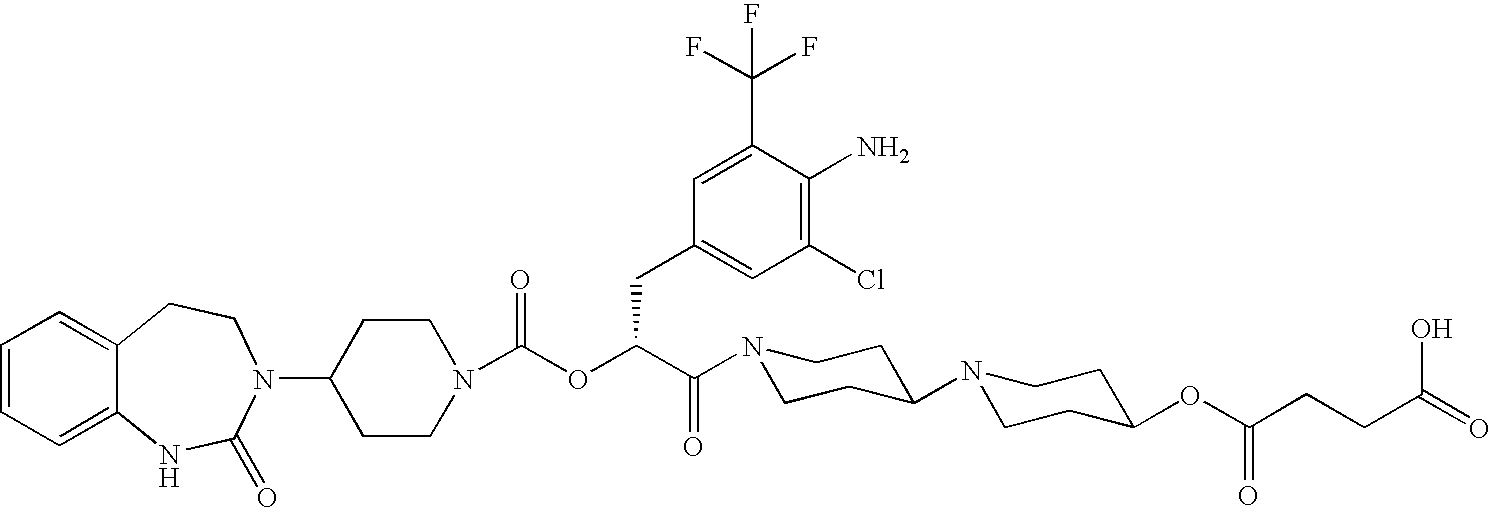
C1(N2C(=O)NC3=CC=CC=C3CC2)CCN(C(OC(C(N2CCC(N3CCC(OC(CCC(=O)O)=O)CC3)CC2)=O)CC2=CC(Cl)=C(N)C(C(F)(F)F)=C2)=O)CC1
